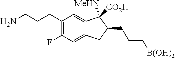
C1(CCCN)=C(F)C=C2C(=C1)C([MeHN])([CO2H])C(CCC[B(OH)2])C2
